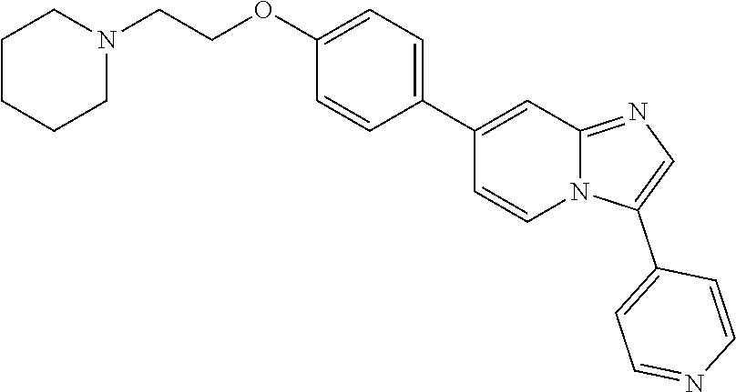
C12=NC=C(C3=CC=NC=C3)N1C=CC(C1=CC=C(OCCN3CCCCC3)C=C1)=C2
